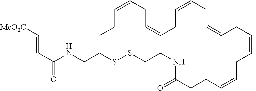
[MeO2C]C=CC(=O)NCCSSCCNC(CCC=CCC=CCC=CCC=CCC=CCC=CCC)=O
